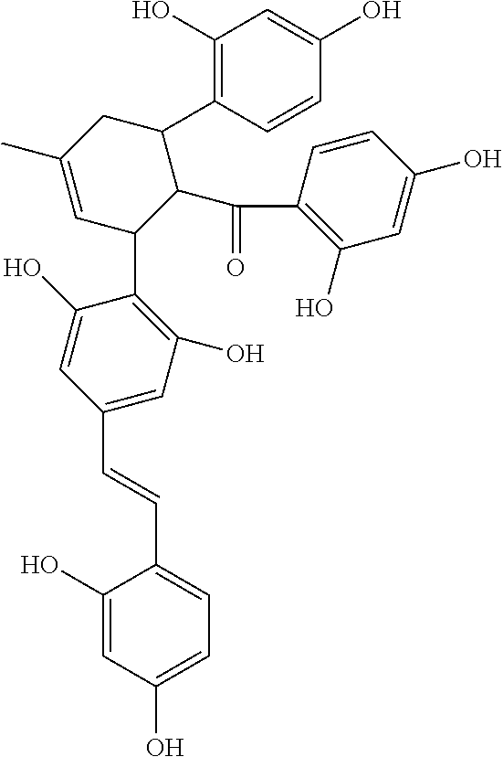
C1(O)=C(C2CC(C)=CC(C3=C(O)C=C(C=CC4=CC=C(O)C=C4O)C=C3O)C2C(C2=C(O)C=C(O)C=C2)=O)C=CC(O)=C1
